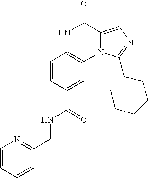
C1=CC(C(=O)NCC2=NC=CC=C2)=CC2=C1NC(=O)C1=CN=C(C3CCCCC3)N21
